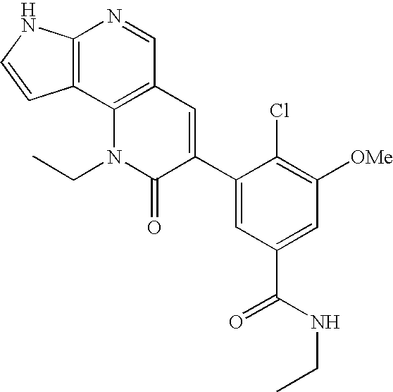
C12=C(C3=C(C=N1)C=C(C1=CC(C(NCC)=O)=CC([OMe])=C1Cl)C(=O)N3CC)C=CN2
